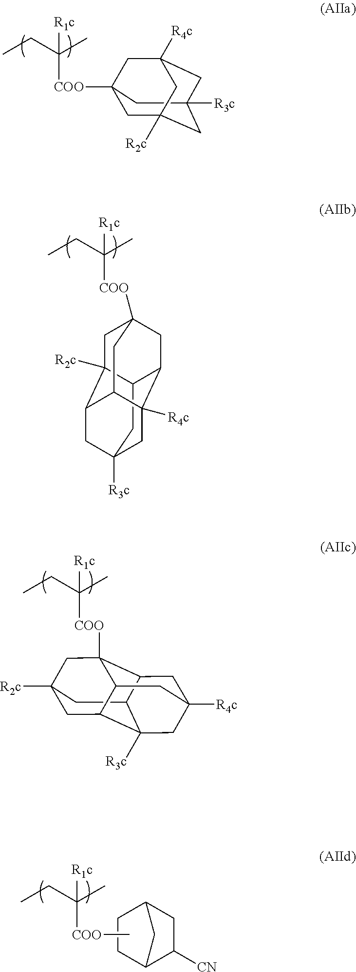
C12CC3([R3c])CC4([R4c])C1CC1([COO]C(C)(CC)[R1c])CC2([R2c])C(C3)C4C1.C12CC3([R2c])CC4C5C([COO]C(C)(CC)[R1c])(C3)C1CC([R4c])(CC24[R3c])C5.C12C([CN])CC(C1)CC2.C[COO]C(C)(CC)[R1c].C12([R3c])CC3([COO]C(C)(CC)[R1c])CC([R2c])(C1)CC([R4c])(C3)C2
